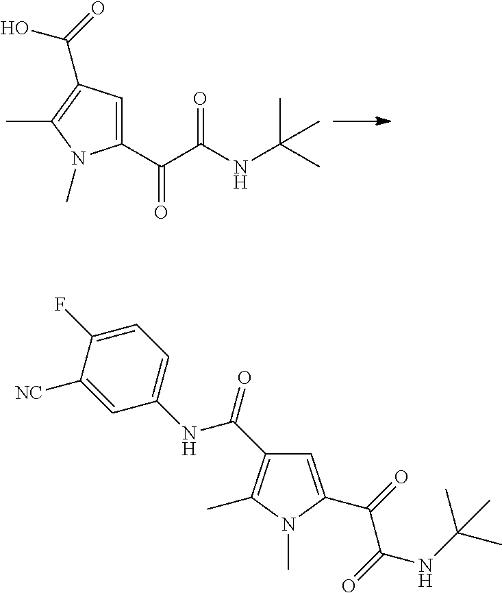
C1(C(C(NC(C)(C)C)=O)=O)=CC(C(=O)O)=C(C)N1C.C1=C(F)C([NC])=CC(NC(C2=C(C)N(C)C(C(=O)C(=O)NC(C)(C)C)=C2)=O)=C1
